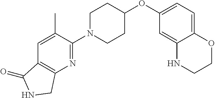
C1(N2CCC(OC3=CC=C4C(=C3)NCCO4)CC2)=NC2=C(C=C1C)C(=O)NC2
